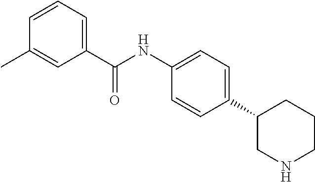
C1(C(NC2=CC=C(C3CNCCC3)C=C2)=O)=CC=CC(C)=C1
